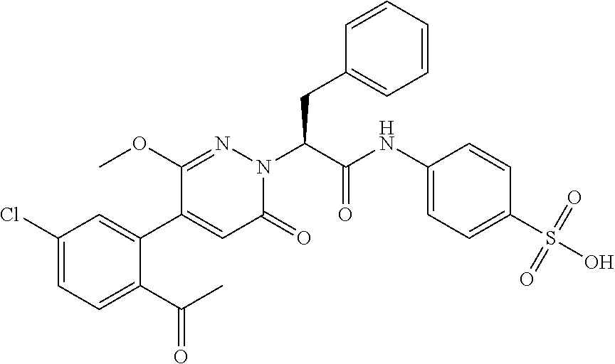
C1(Cl)=CC=C(C(C)=O)C(C2=CC(=O)N(C(CC3=CC=CC=C3)C(NC3=CC=C(S(=O)(=O)O)C=C3)=O)N=C2OC)=C1
